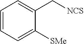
C1=CC=C([SMe])C(C[NCS])=C1
